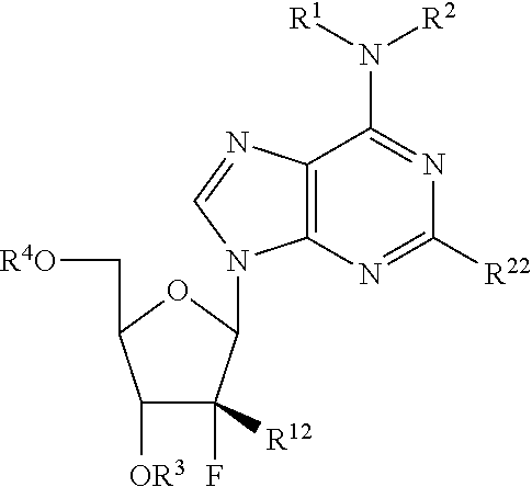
C12=C(N=C([R22])N=C1N([R1])[R2])N(C1C(F)([R12])C([OR3])C(C[R4O])O1)C=N2
